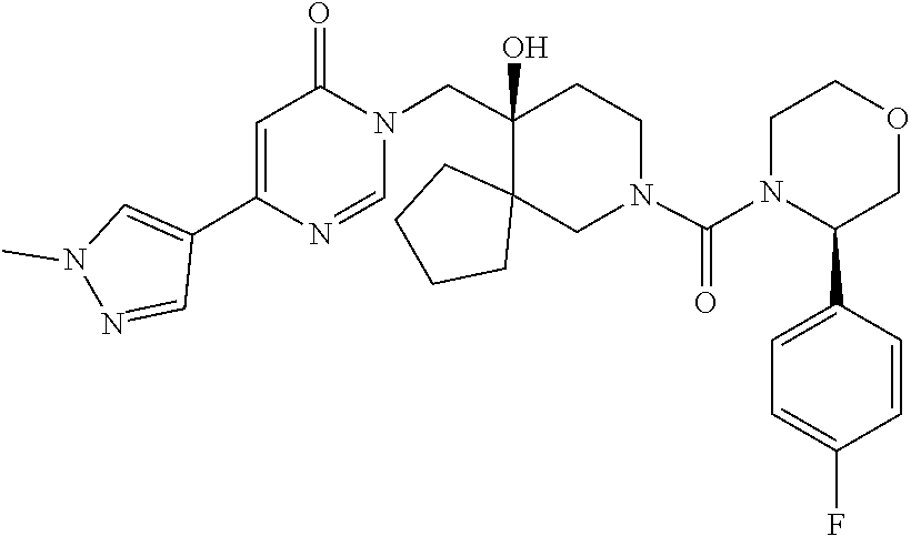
C1CN(C(N2CCC(CN3C=NC(C4=CN(C)N=C4)=CC3=O)(O)C3(CCCC3)C2)=O)C(C2=CC=C(F)C=C2)CO1
